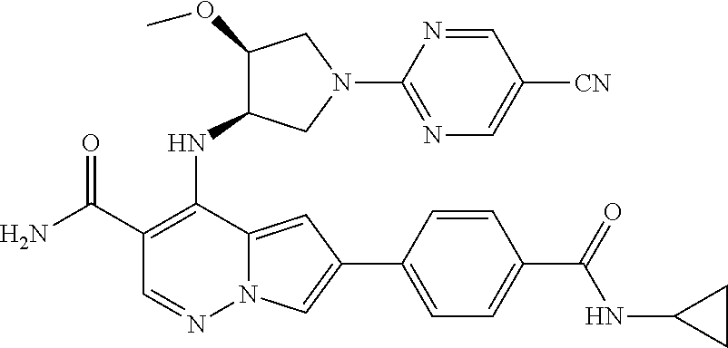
C1(C(N)=O)=C(NC2C(OC)CN(C3=NC=C([CN])C=N3)C2)C2=CC(C3=CC=C(C(=O)NC4CC4)C=C3)=CN2N=C1
